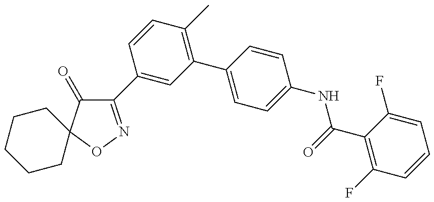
C1(C2=CC(C3=CC=C(NC(=O)C4=C(F)C=CC=C4F)C=C3)=C(C)C=C2)=NOC2(C1=O)CCCCC2
